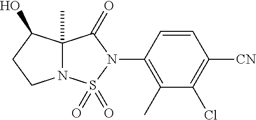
N12C(C)(C(O)CC1)C(=O)N(C1=C(C)C(Cl)=C([CN])C=C1)S2(=O)=O
